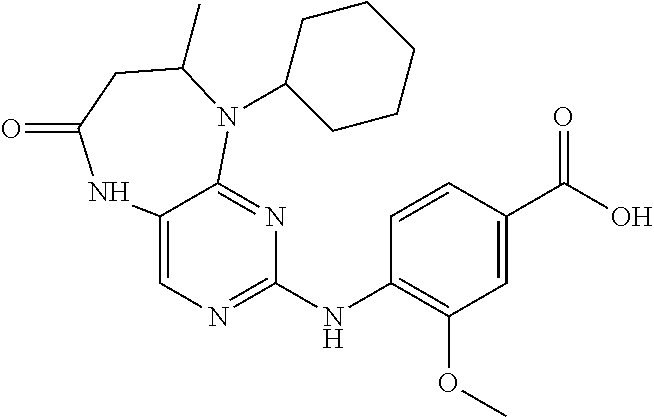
N(C1=C(OC)C=C(C(O)=O)C=C1)C1=NC=C2C(=N1)N(C1CCCCC1)C(C)CC(=O)N2
